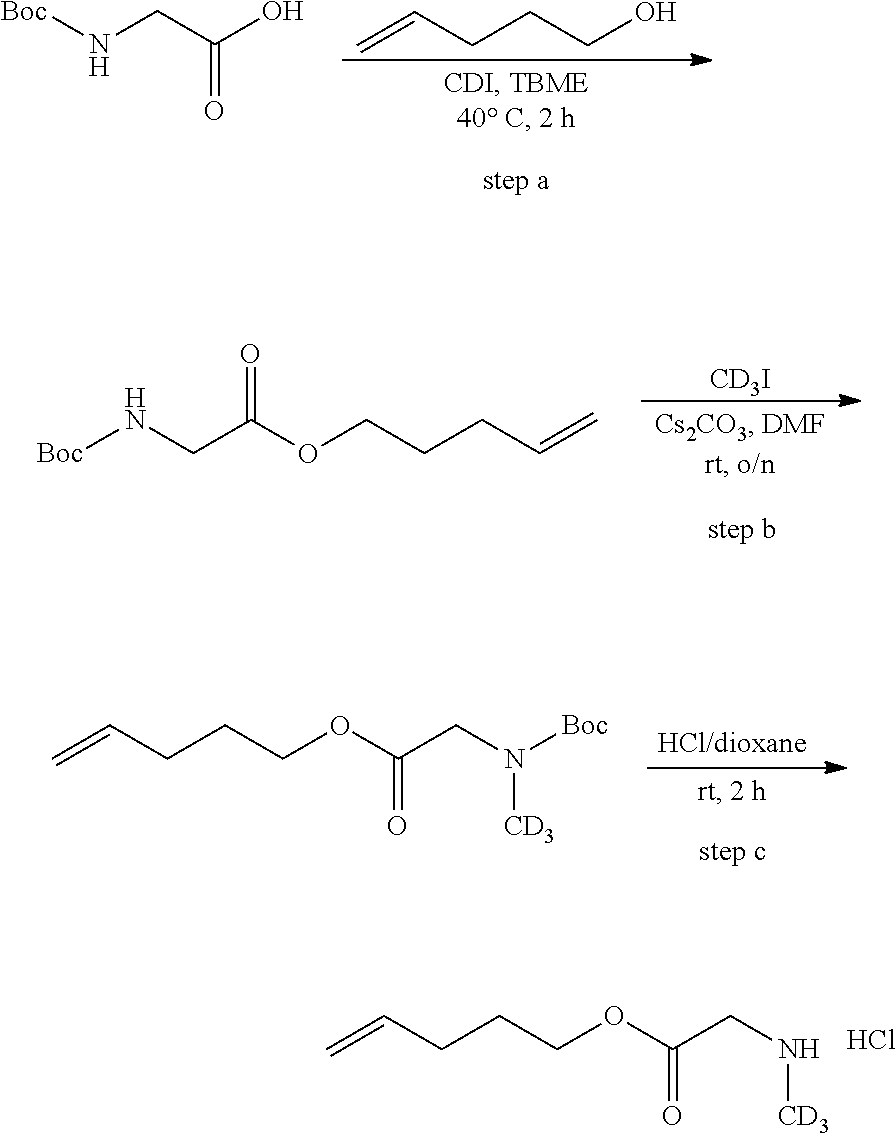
C=CCCCO.[Boc]NCC(O)=O.[CD3I].C(C(OCCCC=C)=O)N[Boc].C=CCCCOC(CN([Boc])[CD3])=O.C=CCCCOC(CN[CD3])=O.Cl
